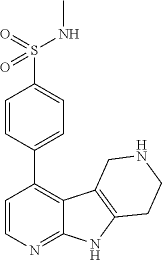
C1(C2=C3C(=NC=C2)NC2=C3CNCC2)=CC=C(S(=O)(NC)=O)C=C1
